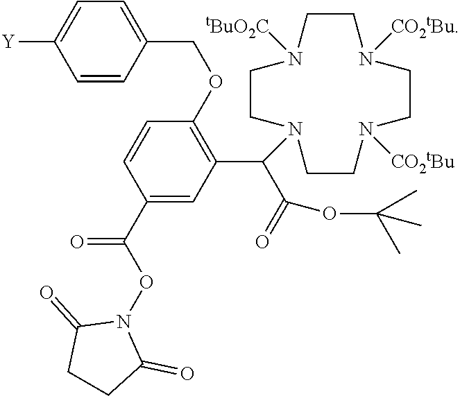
C1=CC(COC2=C(C(C(=O)OC(C)(C)C)N3CCN([tBuO2C])CCN([CO2tBu])CCN([CO2tBu])CC3)C=C(C(=O)ON3C(=O)CCC3=O)C=C2)=CC=C1[Y]
